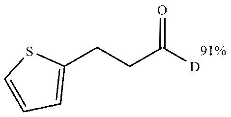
C1(CCC([D])=O)=CC=CS1
